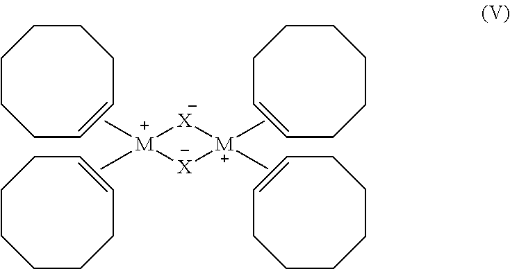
C1CCC=CCCC1.C1CCC=CCCC1.C1CCC=CCCC1.C1CCC=CCCC1.[X]1[M](C)(C)[X][M]1(C)C
